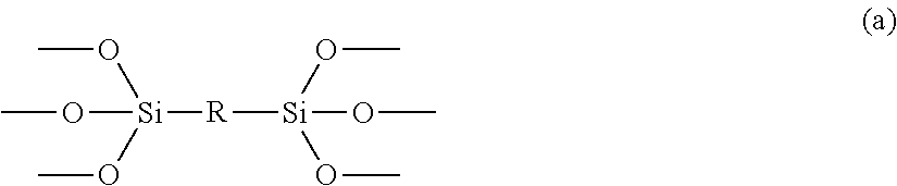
O([Si](OC)(OC)[R][Si](OC)(OC)OC)C
